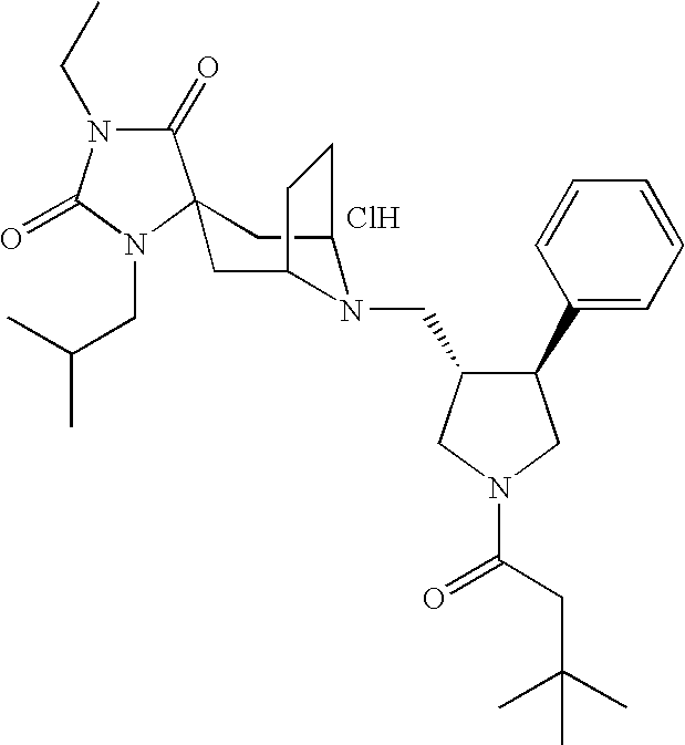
Cl.C1(=O)N(CC)C(=O)N(CC(C)C)C12CC1N(CC3C(C4=CC=CC=C4)CN(C(CC(C)(C)C)=O)C3)C(C2)CC1
